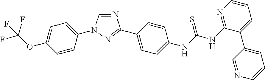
C1=CC(N2C=NC(C3=CC=C(NC(NC4=NC=CC=C4C4=CC=CN=C4)=S)C=C3)=N2)=CC=C1OC(F)(F)F
